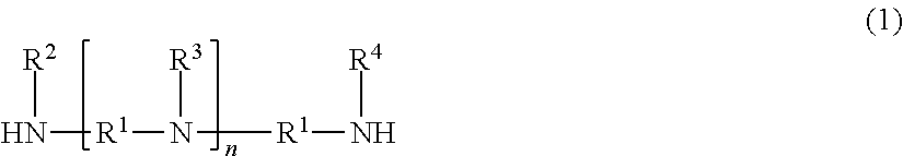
[R2]N[R1]N([R3])[R1]N[R4]
